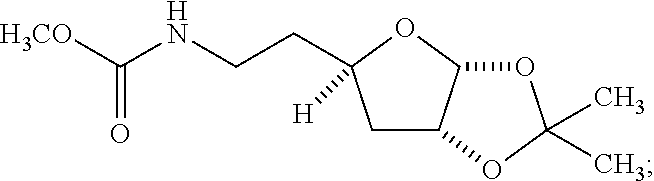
C1C2C(OC1(CCNC([H3CO])=O)[H])OC(C)(C)O2
